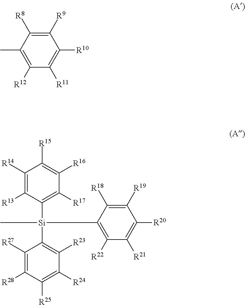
C1([R9])=C([R8])C(C)=C([R12])C([R11])=C1[R10].C1([R14])=C([R13])C([Si](C2=C([R23])C([R24])=C([R25])C([R28])=C2[R27])(C2=C([R22])C([R21])=C([R20])C([R19])=C2[R18])C)=C([R17])C([R16])=C1[R15]
